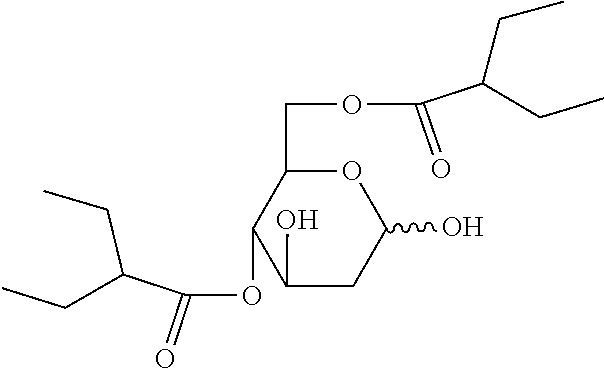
O(CC1C(OC(C(CC)CC)=O)C(O)CC(O)O1)C(C(CC)CC)=O
